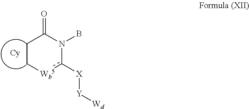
N1(B)c([X][Y][Wd])[Wb5]CCC1=O.[Cy]
